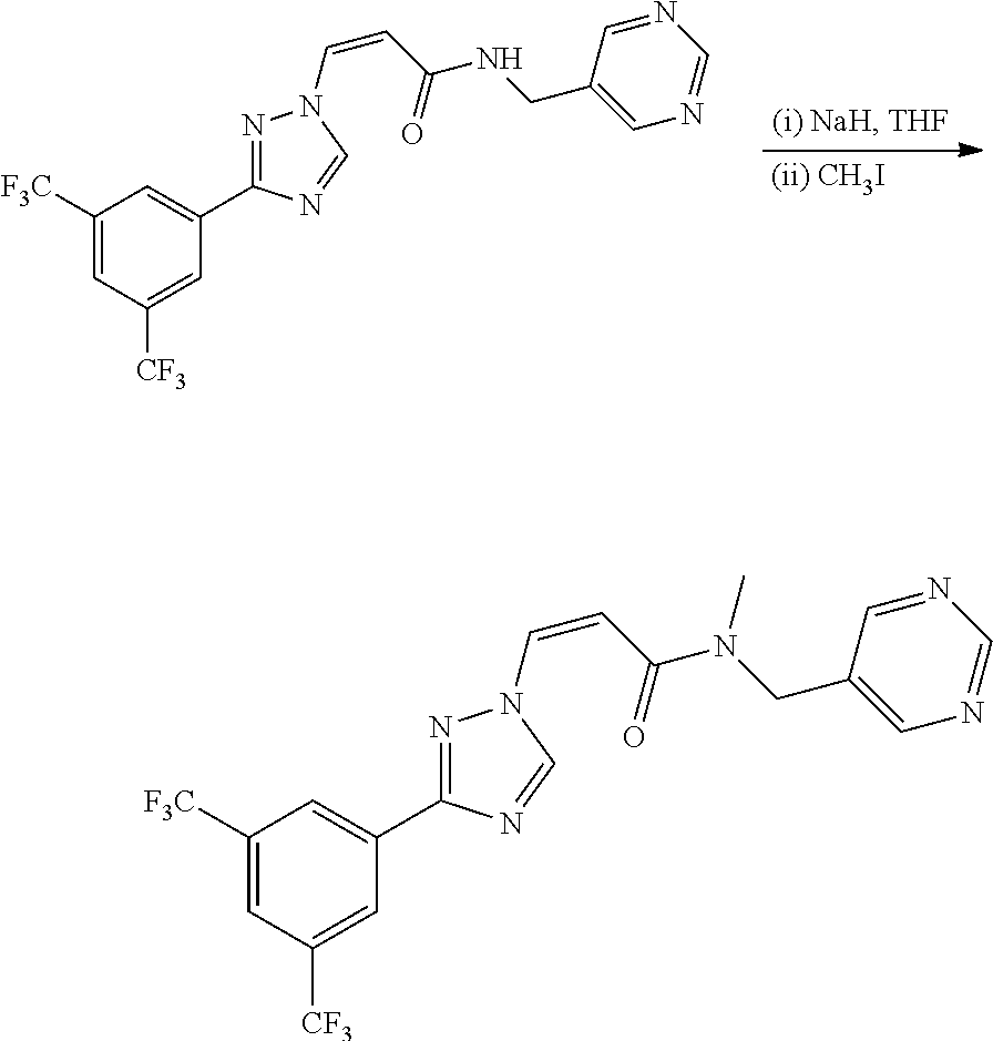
C1([F3C])=CC([CF3])=CC(C2=NN(C=CC(N(CC3=CN=CN=C3)C)=O)C=N2)=C1.C1([F3C])=CC([CF3])=CC(C2=NN(C=CC(NCC3=CN=CN=C3)=O)C=N2)=C1
